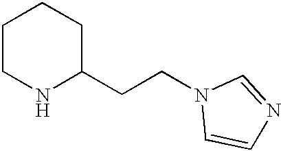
C1CNC(CCN2C=CN=C2)CC1
